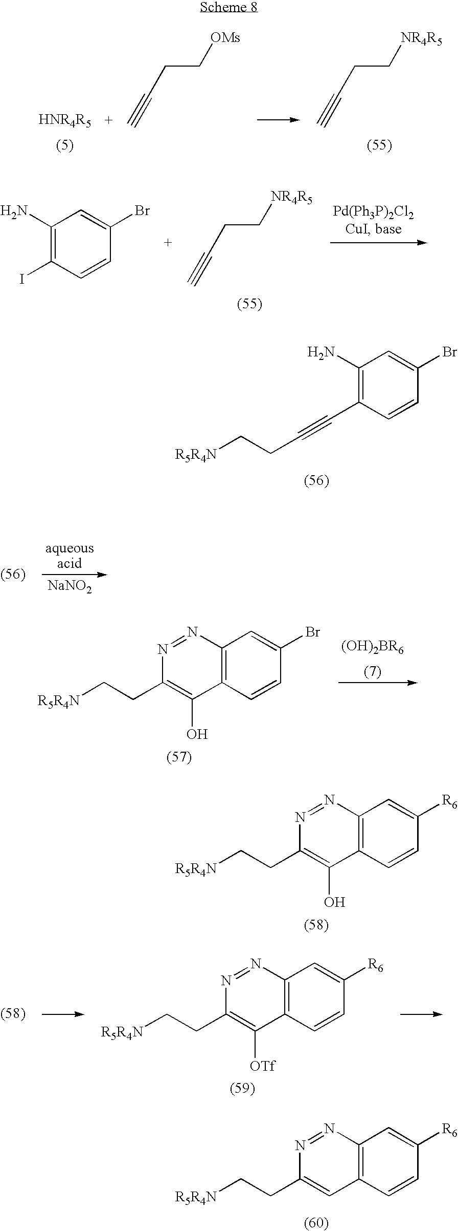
[NR4R5]CCC#C.[OMs]CCC#C.[NR4R5]CCC#C.C1(N)=C(I)C=CC(Br)=C1.C1(N)=C(C#CCC[R5R4N])C=CC(Br)=C1.C12=C(C=CC([R6])=C1)C(O)=C(CC[R5R4N])N=N2.C12=C(C=CC([R6])=C1)C=C(CC[R5R4N])N=N2.[NaNO2].C12=C(C=CC(Br)=C1)C(O)=C(CC[R5R4N])N=N2.C12=C(C=CC([R6])=C1)C([OTf])=C(CC[R5R4N])N=N2
